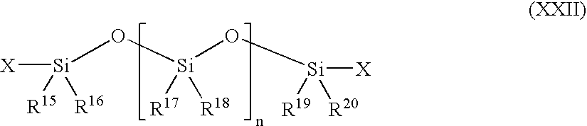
[Si](O[Si](O[Si]([R20])([R19])[X])([R17])[R18])([R15])([R16])[X]
